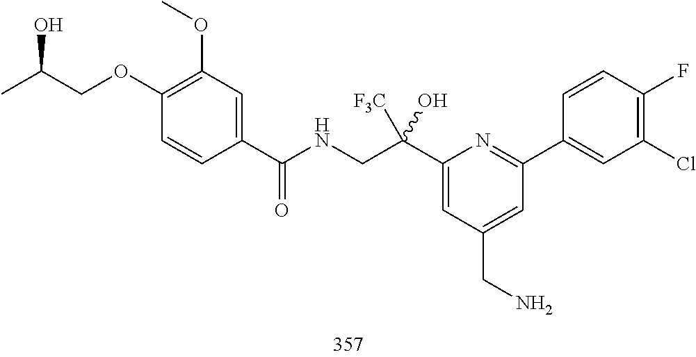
C1(C(CNC(=O)C2=CC(OC)=C(OCC(C)O)C=C2)([F3C])O)=CC(CN)=CC(C2=CC(Cl)=C(F)C=C2)=N1
